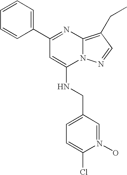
C1=CC=C(C2=NC3=C(CC)C=NN3C(NCC3=CC=C(Cl)N(O)=C3)=C2)C=C1
